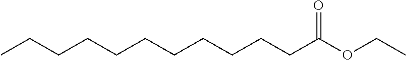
CCCCCCCCCCCC(OCC)=O
